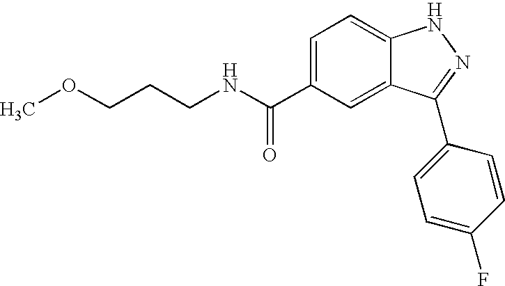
C1=C(C(NCCCOC)=O)C=C2C(=C1)NN=C2C1=CC=C(F)C=C1
